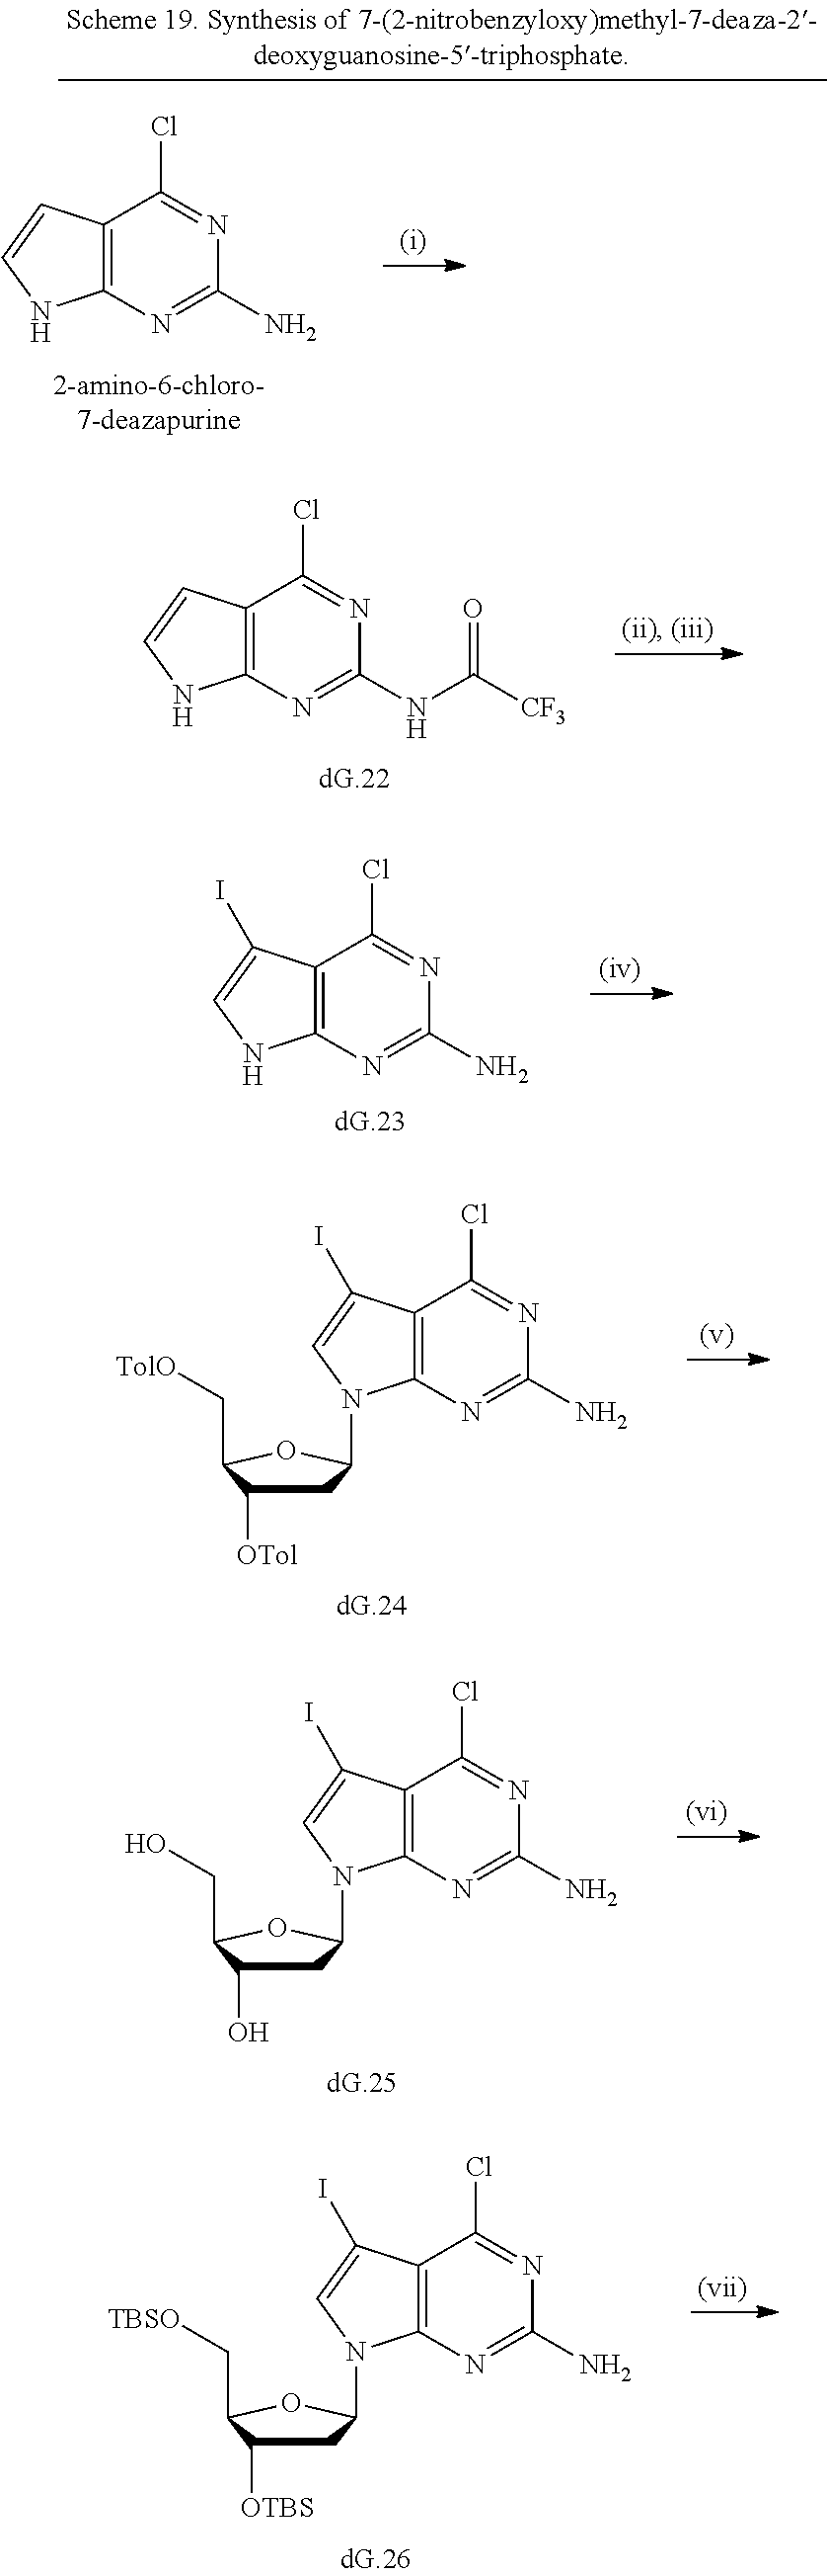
C12=C(N=C(NC([CF3])=O)N=C1Cl)NC=C2.C12=C(N=C(N)N=C1Cl)NC=C2I.C12=C(N=C(N)N=C1Cl)N(C1CC([OTol])C(C[TolO])O1)C=C2I.C12=C(N=C(N)N=C1Cl)N(C1CC(O)C(CO)O1)C=C2I.C12=C(N=C(N)N=C1Cl)N(C1CC([OTBS])C(C[TBSO])O1)C=C2I.C12=C(N=C(N)N=C1Cl)NC=C2
